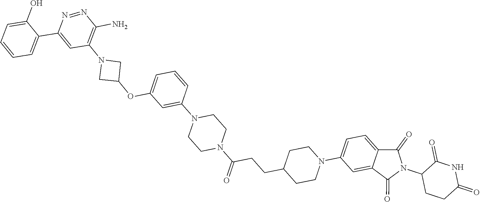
N1(C2=C(N)N=NC(C3=CC=CC=C3O)=C2)CC(OC2=CC=CC(N3CCN(C(CCC4CCN(C5=CC=C6C(=C5)C(=O)N(C5CCC(=O)NC5=O)C6=O)CC4)=O)CC3)=C2)C1
